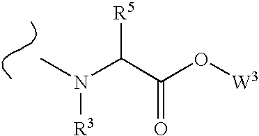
CN(C(C(O[W3])=O)[R5])[R3]
